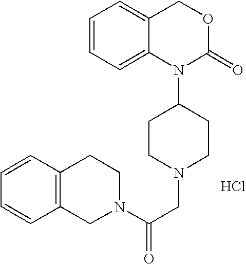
N1(C(CN2CCC(N3C(=O)OCC4=CC=CC=C34)CC2)=O)CCC2=C(C1)C=CC=C2.Cl
